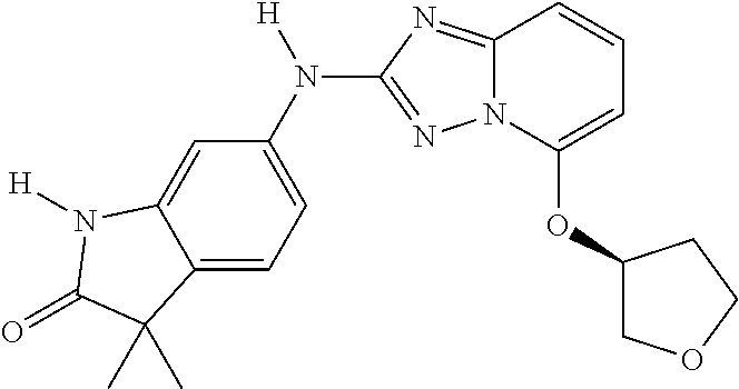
C12=CC=C(N([H])C3=NN4C(=N3)C=CC=C4OC3COCC3)C=C1N([H])C(=O)C2(C)C
